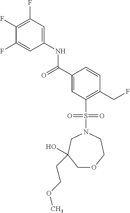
C1(F)=C(F)C=C(NC(C2=CC(S(N3CC(O)(CCOC)COCC3)(=O)=O)=C(CF)C=C2)=O)C=C1F
